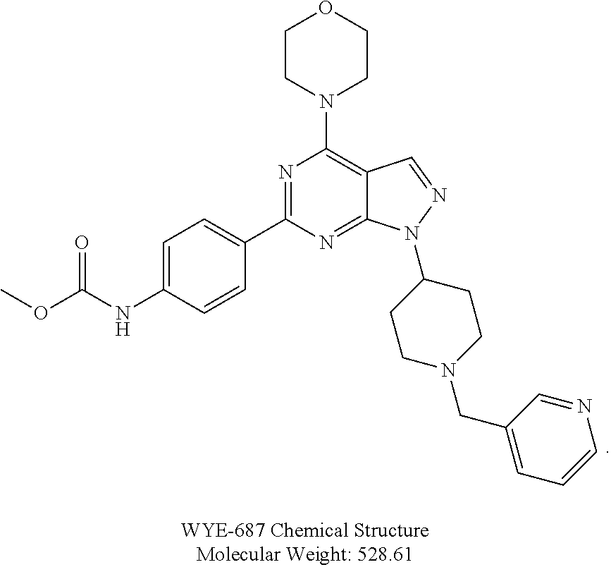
C1=C(NC(OC)=O)C=CC(C2=NC(N3CCOCC3)=C3C(=N2)N(C2CCN(CC4=CC=CN=C4)CC2)N=C3)=C1
